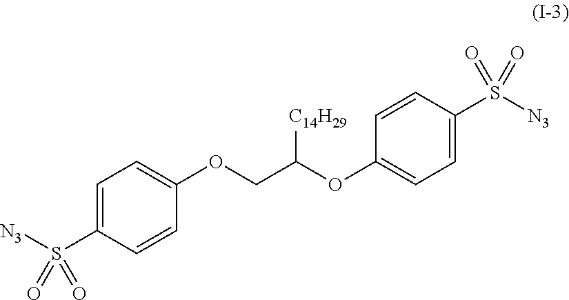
C1=C(S([N3])(=O)=O)C=CC(OCC(OC2=CC=C(S([N3])(=O)=O)C=C2)[C14H29])=C1
